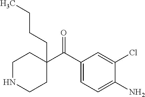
C1(C(C2=CC=C(N)C(Cl)=C2)=O)(CCCC)CCNCC1
